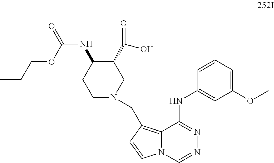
C=CCOC(NC1CCN(CC2=C3C(NC4=CC(OC)=CC=C4)=NN=CN3C=C2)CC1C(O)=O)=O
